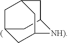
C12CC3[NH)]C(C1)CC(C2)C3
